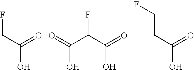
FCC(O)=O.FC(C(=O)O)C(=O)O.FCCC(O)=O
